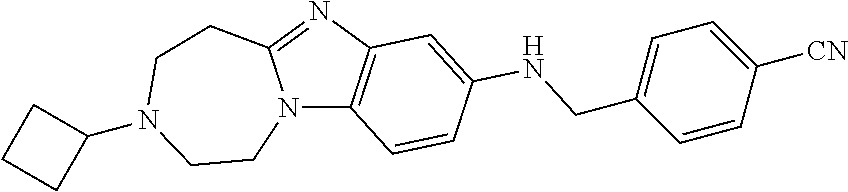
N12C3=C(N=C1CCN(C1CCC1)CC2)C=C(NCC1=CC=C([CN])C=C1)C=C3
